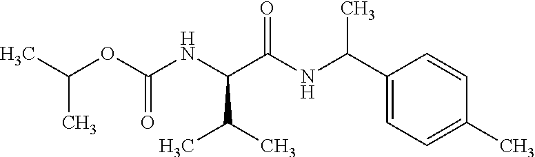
CC(OC(=O)NC(C(NC(C1=CC=C(C)C=C1)C)=O)C(C)C)C
